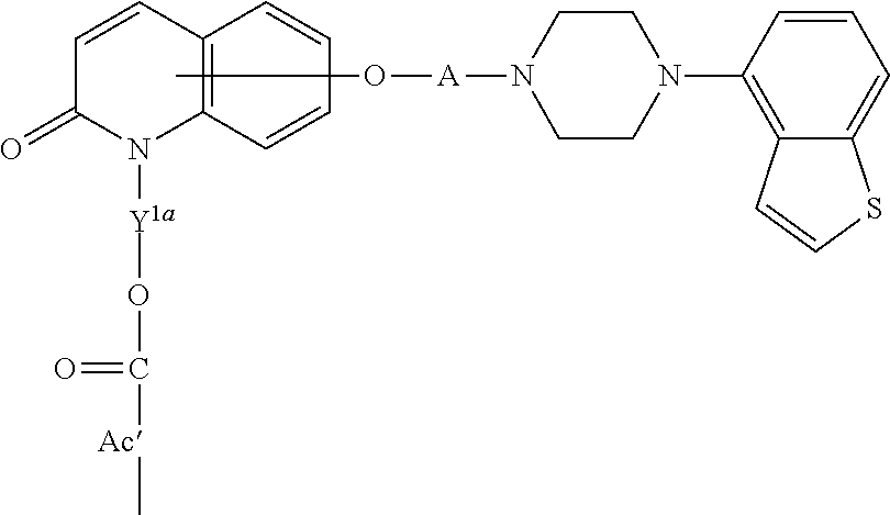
C1=CC2=C(N([Y1a]OC(=O)[Ac]C)C1=O)C=CC=C2.O(C)[A]N1CCN(C2=C3C(=CC=C2)SC=C3)CC1
